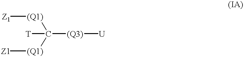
[Z1][(Q1)]C([(Q1)][Z1])([T])[(Q3)][U]
